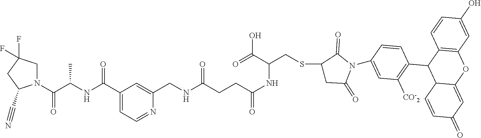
C(CCC(NCC1=CC(C(=O)NC(C(=O)N2CC(F)(F)CC2C#N)C)=CC=N1)=O)(NC(C(=O)O)CSC1CC(=O)N(C2=CC([CO-2])=C(C3C4C(=CC(=O)C=C4)OC4=C3C=CC(O)=C4)C=C2)C1=O)=O
